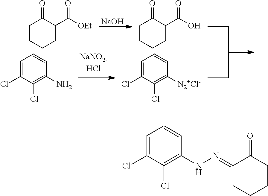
C1CCCC(C([OEt])=O)C1=O.C1CCCC(C(O)=O)C1=O.[NaOH].C1=C(Cl)C(Cl)=C([N2+Cl-])C=C1.C1=C(Cl)C(Cl)=C(N)C=C1.C1=C(Cl)C(Cl)=C(NN=C2CCCCC2=O)C=C1
